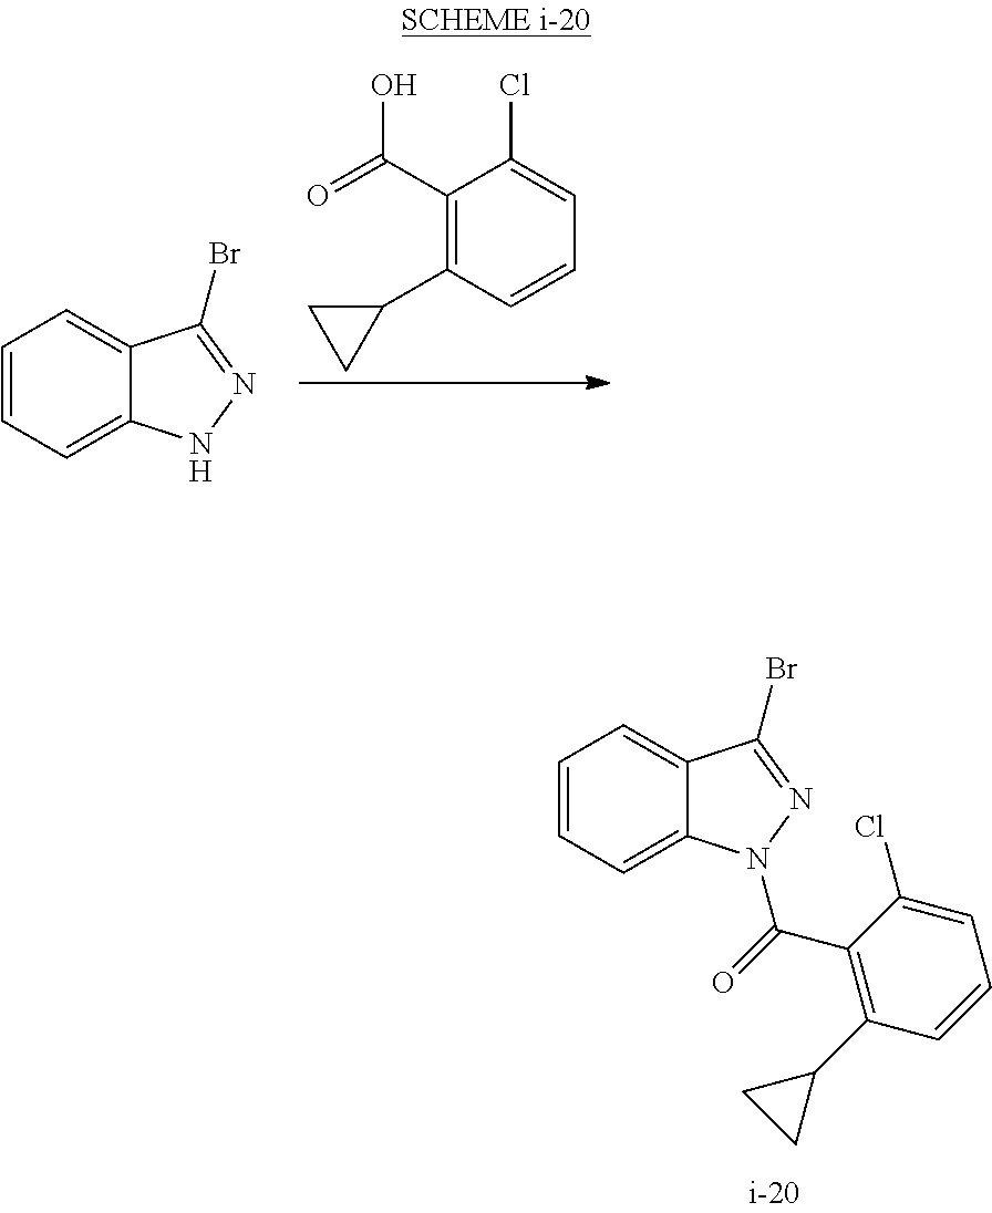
C1=CC=C2C(=C1)C(Br)=NN2C(=O)C1=C(C2CC2)C=CC=C1Cl.C1=CC=C2C(=C1)C(Br)=NN2.C1(C(=O)O)=C(C2CC2)C=CC=C1Cl
